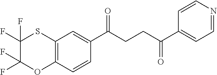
C12=C(C=CC(C(CCC(C3=CC=NC=C3)=O)=O)=C1)OC(F)(F)C(F)(F)S2
